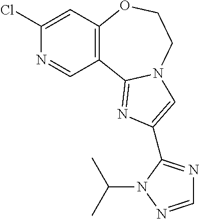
C1(Cl)=CC2=C(C=N1)C1=NC(C3=NC=NN3C(C)C)=CN1CCO2
